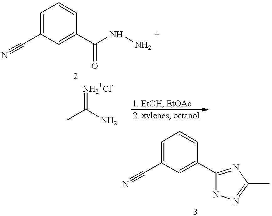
N#CC1=CC=CC(C(NN)=O)=C1.N#CC1=CC=CC(C2=NC(C)=NN2)=C1.CC(N)=[NH2+Cl-]
